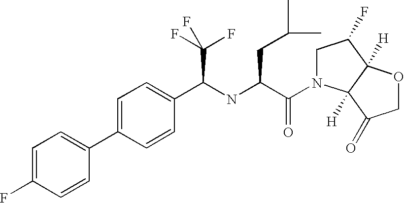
C1=C(C2=CC=C(F)C=C2)C=CC(C(NC(C(=O)N2CC(F)C3([H])C2([H])C(=O)CO3)CC(C)C)C(F)(F)F)=C1
